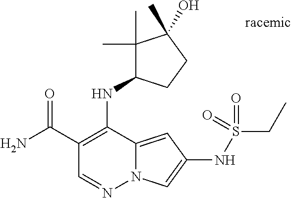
O=C(C1=C(NC2C(C)(C)C(C)(O)CC2)C2=CC(NS(CC)(=O)=O)=CN2N=C1)N
